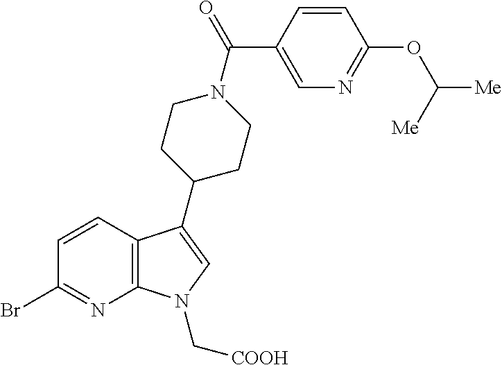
C12=C(C=CC(Br)=N1)C(C1CCN(C(C3=CN=C(OC([Me])[Me])C=C3)=O)CC1)=CN2C[COOH]
